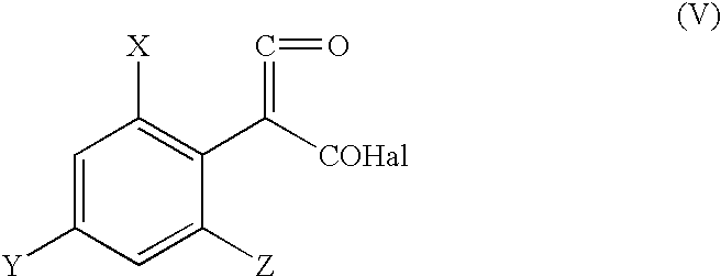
C1=C([Y])C=C([Z])C(C([COHal])=C=O)=C1[X]
